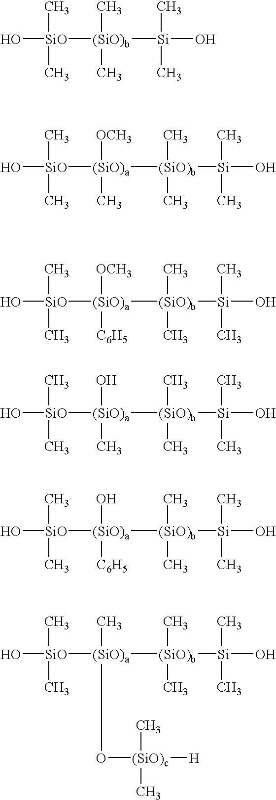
O[SiO](C)(C)[(SiO)b](C)(C)[Si](O)(C)C.O[SiO](C)(C)[(SiO)a]([OCH3])(C)[(SiO)b](C)(C)[Si](C)(C)O.O[SiO](C)(C)[(SiO)a]([OCH3])([C6H5])[(SiO)b](C)(C)[Si](C)(C)O.O[SiO](C)(C)[(SiO)a](O)(C)[(SiO)b](C)(C)[Si](C)(C)O.O[SiO](C)(C)[(SiO)a](O)([C6H5])[(SiO)b](C)(C)[Si](C)(C)O.O[SiO](C)(C)[(SiO)a](C)([(SiO)b](C)(C)[Si](C)(C)O)O[(SiO)c]([H])(C)C
